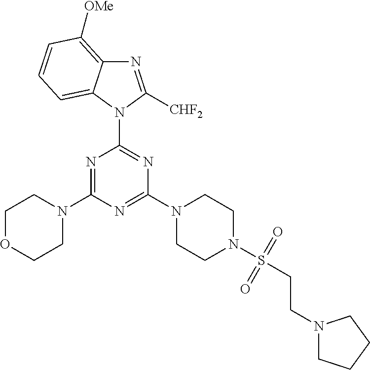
N1=C([CHF2])N(C2=NC(N3CCN(S(CCN4CCCC4)(=O)=O)CC3)=NC(N3CCOCC3)=N2)C2=CC=CC([OMe])=C12
